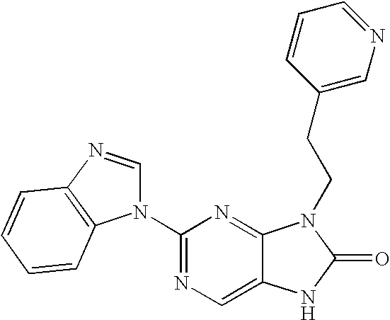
C12=CN=C(N3C=NC4=C3C=CC=C4)N=C1N(CCC1=CN=CC=C1)C(=O)N2
